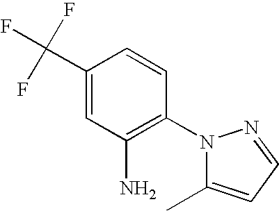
C1(C(F)(F)F)=CC(N)=C(N2C(C)=CC=N2)C=C1
